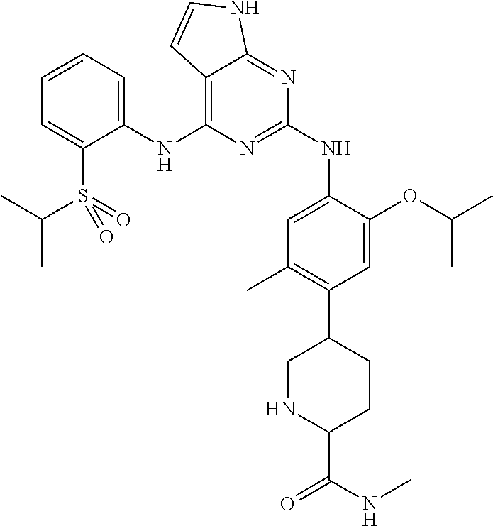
C1(NC2=C3C(=NC(NC4=CC(C)=C(C5CNC(C(=O)NC)CC5)C=C4OC(C)C)=N2)NC=C3)=CC=CC=C1S(=O)(=O)C(C)C
